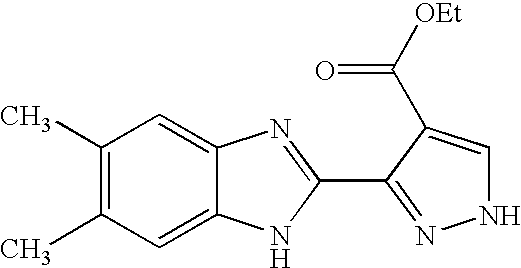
C1(C)=C(C)C=C2C(=C1)N=C(C1=NNC=C1C([OEt])=O)N2
